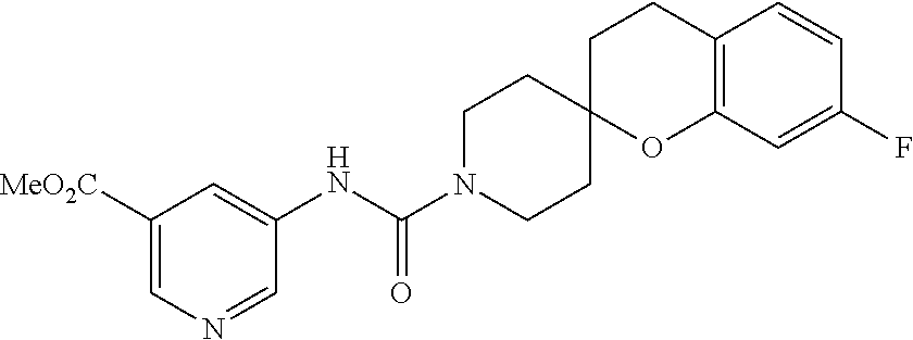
C1([MeO2C])=CN=CC(NC(N2CCC3(CC2)OC2=C(CC3)C=CC(F)=C2)=O)=C1
